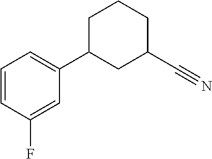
C1=CC(F)=CC(C2CC(C#N)CCC2)=C1
